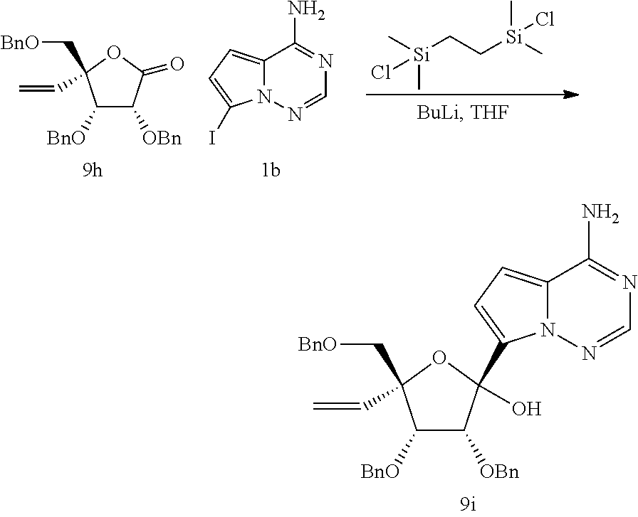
C1([BnO])C([OBn])C(C2=CC=C3N2N=CN=C3N)(O)OC1(C[BnO])C=C.C1([BnO])C([OBn])C(=O)OC1(C[BnO])C=C.C12=CC=C(I)N1N=CN=C2N.C[Si](CC[Si](C)(C)Cl)(C)Cl
